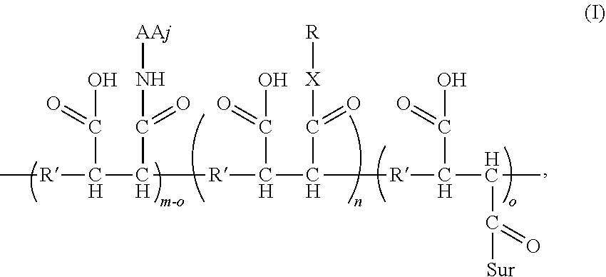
C[R]C(C(C(N[AAj])=O)[R]C(C([R]C(C(C)C([Sur])=O)C(O)=O)C([X][R])=O)C(=O)O)C(O)=O
